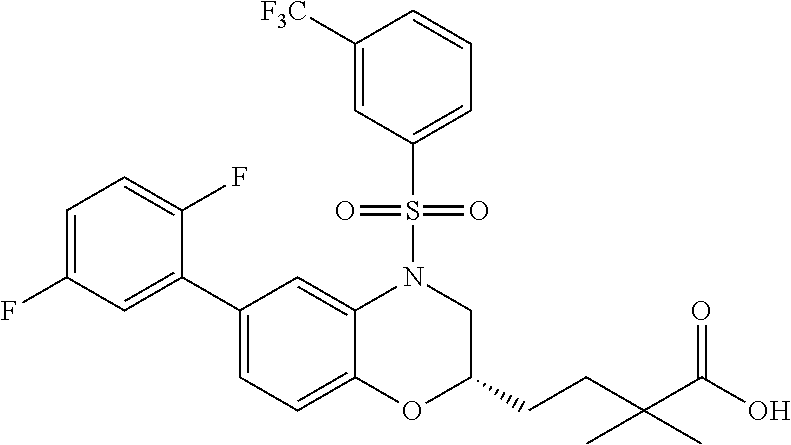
C1(C2=CC(F)=CC=C2F)=CC=C2C(=C1)N(S(C1=CC=CC([F3C])=C1)(=O)=O)CC(CCC(C(O)=O)(C)C)O2
